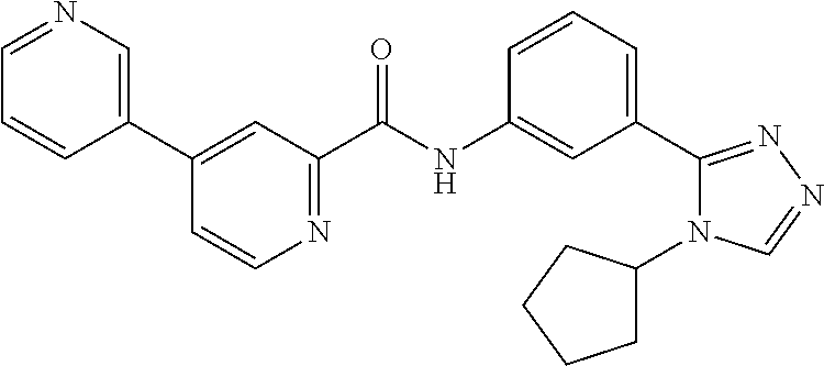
N1=CC=CC(C2=CC(C(NC3=CC(C4=NN=CN4C4CCCC4)=CC=C3)=O)=NC=C2)=C1
